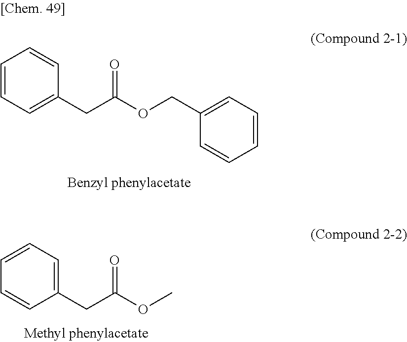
C1=C(CC(OCC2=CC=CC=C2)=O)C=CC=C1.C1=CC=CC=C1CC(OC)=O
